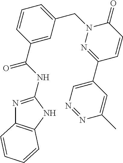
N1=C(NC(C2=CC(CN3C(=O)C=CC(C4=CN=NC(C)=C4)=N3)=CC=C2)=O)NC2=C1C=CC=C2
